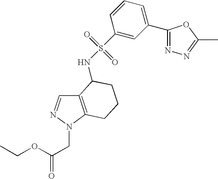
C12=C(N(CC(=O)OCC)N=C1)CCCC2NS(=O)(=O)C1=CC(C2=NN=C(C)O2)=CC=C1
